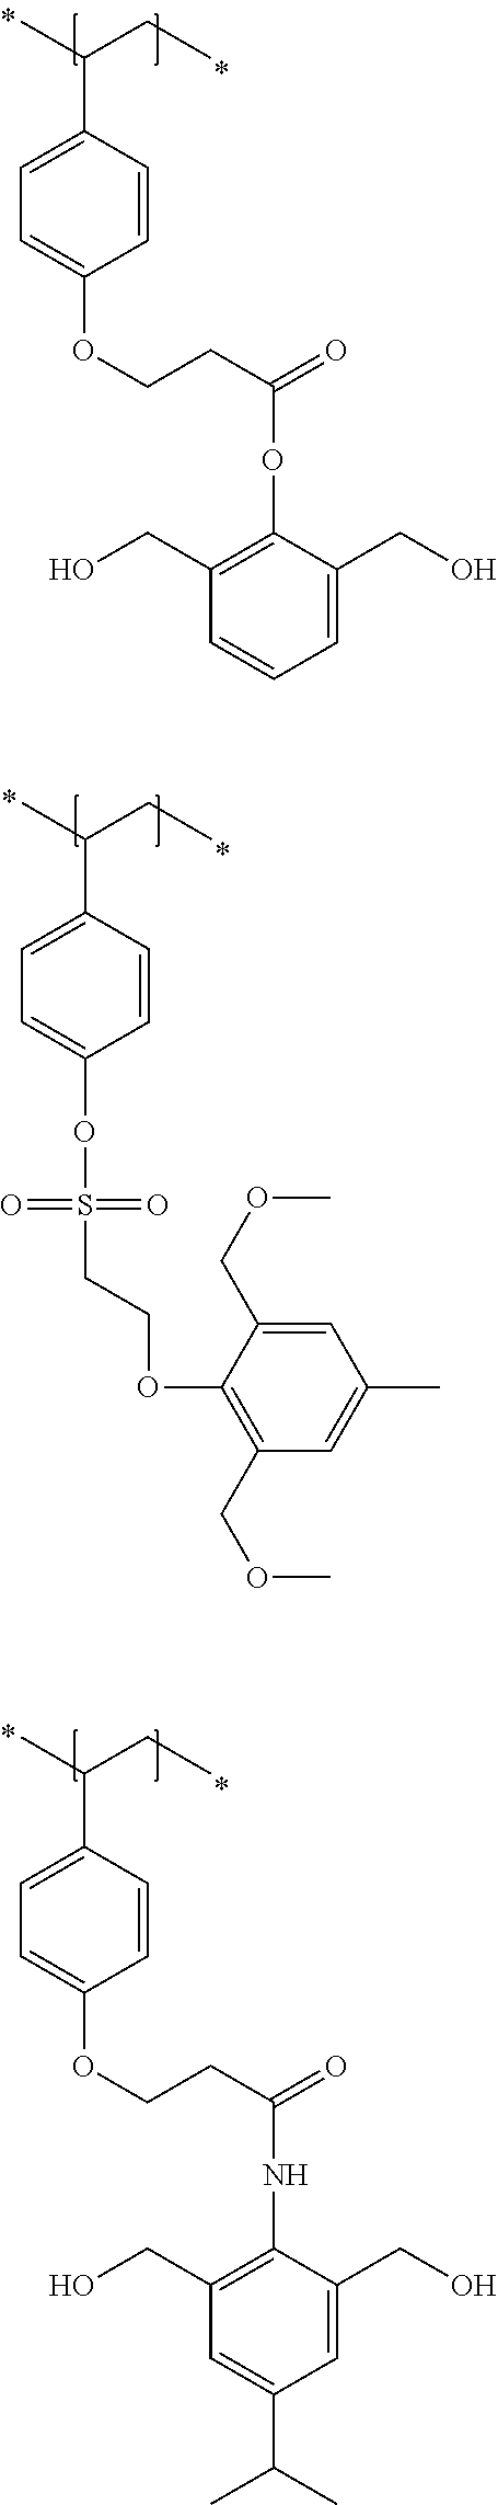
O(C1=CC=C(C(CC)C)C=C1)CCC(=O)OC1=C(CO)C=CC=C1CO.O(C1=CC=C(C(CC)C)C=C1)CCC(=O)NC1=C(CO)C=C(C(C)C)C=C1CO.O(C1=CC=C(C(CC)C)C=C1)S(CCOC1=C(COC)C=C(C)C=C1COC)(=O)=O
